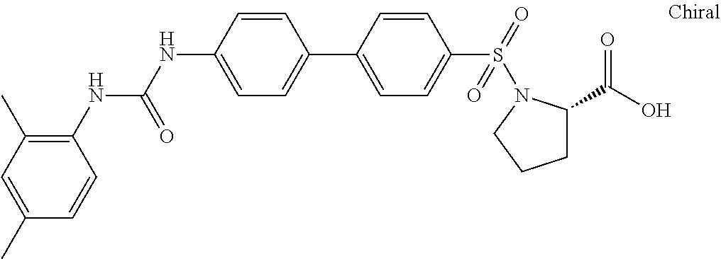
C1(NC(NC2=CC=C(C3=CC=C(S(=O)(=O)N4C(C(O)=O)CCC4)C=C3)C=C2)=O)=C(C)C=C(C)C=C1
